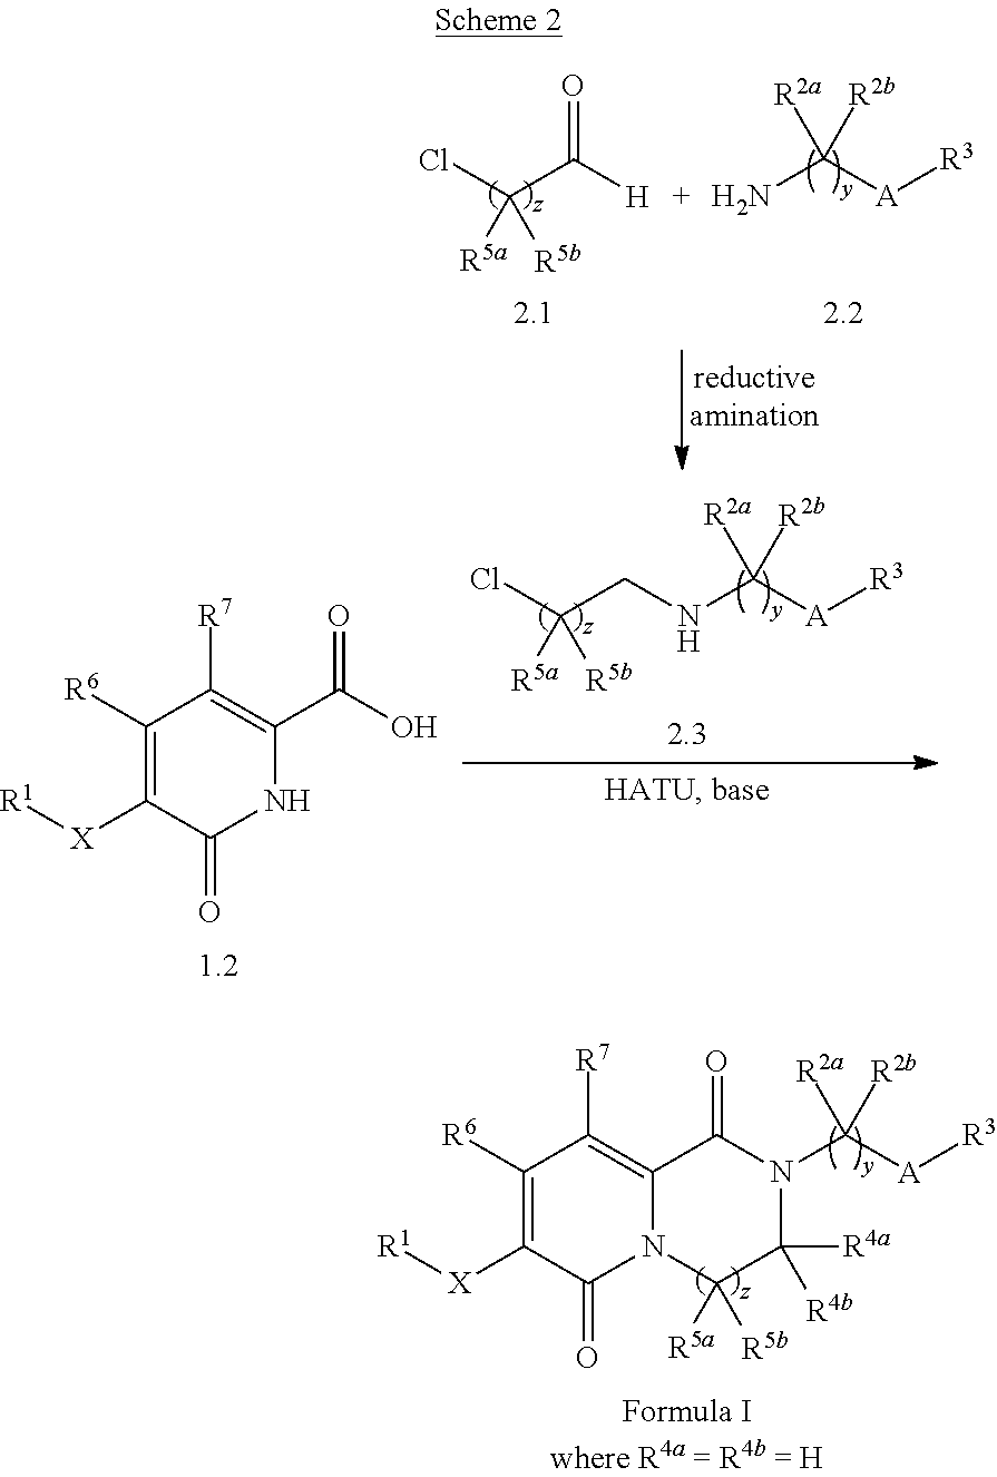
C(=O)(C(Cl)([R5a])[R5b])[H].C([A][R3])([R2a])([R2b])N.C1([R6])=C([X][R1])C(=O)NC(C(O)=O)=C1[R7].C([A][R3])([R2a])([R2b])NCC(Cl)([R5a])[R5b].C1([R4a])([R4b])N(C([A][R3])([R2a])[R2b])C(=O)C2=C([R7])C([R6])=C([X][R1])C(=O)N2C1([R5a])[R5b]
